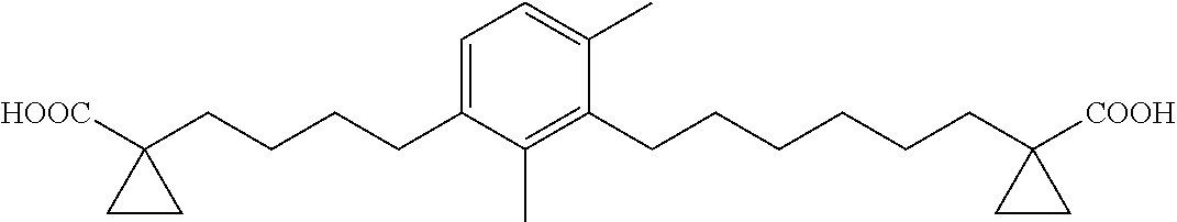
C1=C(CCCCC2([HOOC])CC2)C(C)=C(CCCCCCC2([COOH])CC2)C(C)=C1
